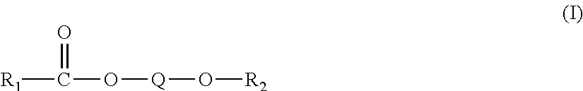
[R1]C(O[Q]O[R2])=O
